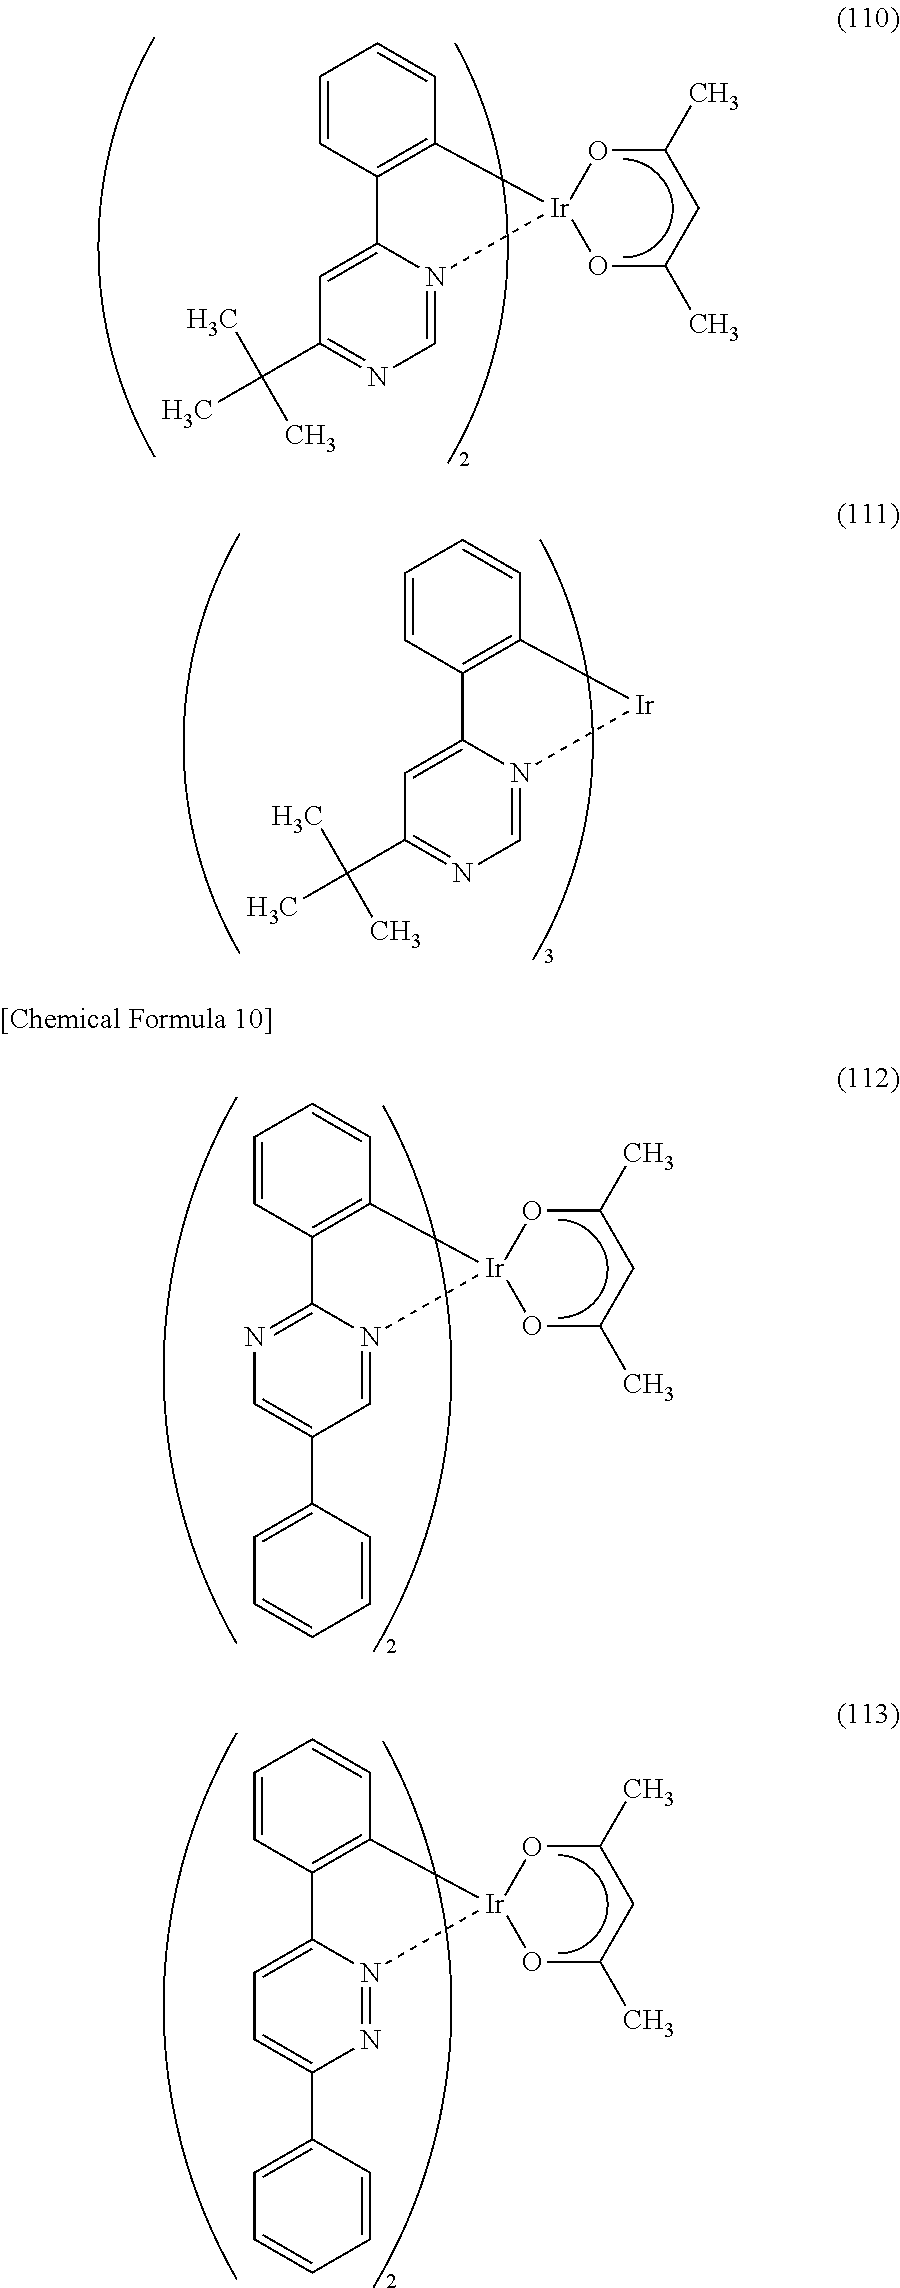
CC(C1=NC=N2C(=C1)C1=C(C=CC=C1)[Ir]21OC(C)CC(C)O1)(C)C.CC(C1=NC=N2C(=C1)C1=C(C=CC=C1)[Ir]2)(C)C.C1=C(C2=CC=CC=C2)C=N2C(=N1)C1=C(C=CC=C1)[Ir]21OC(C)CC(C)O1.C1=C(C2=CC=CC=C2)N=N2C(=C1)C1=C(C=CC=C1)[Ir]21OC(C)CC(C)O1
